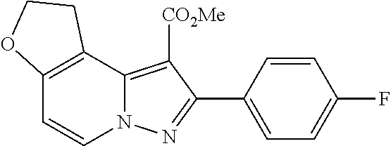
C12=C(C=CN3C1=C([CO2Me])C(C1=CC=C(F)C=C1)=N3)OCC2
